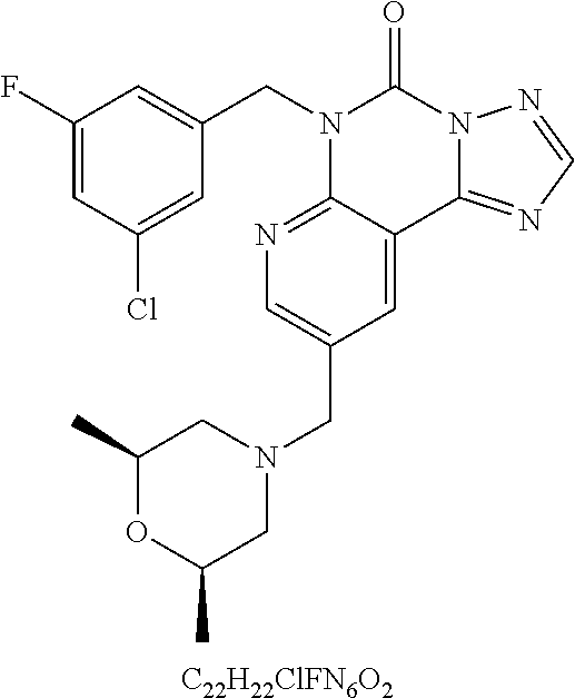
[C22H22ClFN6O2].C1=C(F)C=C(CN2C3=NC=C(CN4CC(C)OC(C)C4)C=C3C3=NC=NN3C2=O)C=C1Cl
